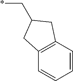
C(*)C1CC2=C(C=CC=C2)C1
